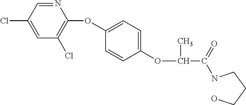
C1(Cl)=CC(Cl)=C(OC2=CC=C(OC(C)C(NCCCO)=O)C=C2)N=C1
